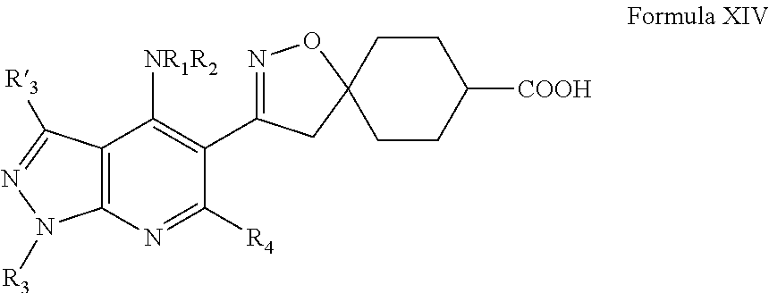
C1(C2=NOC3(C2)CCC([COOH])CC3)=C([NR1R2])C2=C(N=C1[R4])N([R3])N=C2[R3]
